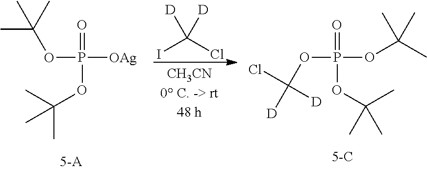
CC(C)(OP(=O)([OAg])OC(C)(C)C)C.C(I)(Cl)([D])[D].O=P(OC(Cl)([D])[D])(OC(C)(C)C)OC(C)(C)C
